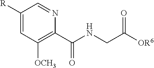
C1=C([R])C=NC(C(NCC([OR6])=O)=O)=C1[OCH3]
